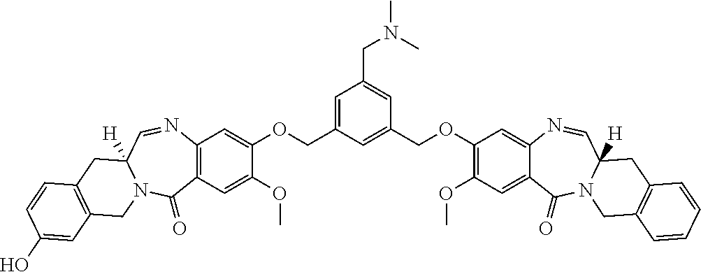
C1=C(COC2=CC3=C(C=C2OC)C(=O)N2C([H])(C=N3)CC3=C(C2)C=C(O)C=C3)C=C(COC2=C(OC)C=C3C(=C2)N=CC2([H])N(C3=O)CC3=C(C2)C=CC=C3)C=C1CN(C)C
